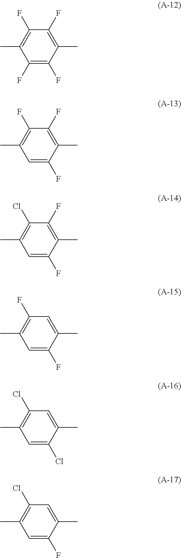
C1(F)=C(F)C(C)=C(F)C(F)=C1C.C1=C(F)C(C)=C(F)C(F)=C1C.C1=C(F)C(C)=C(F)C(Cl)=C1C.C1=C(F)C(C)=CC(F)=C1C.C1=C(Cl)C(C)=CC(Cl)=C1C.C1=C(F)C(C)=CC(Cl)=C1C
